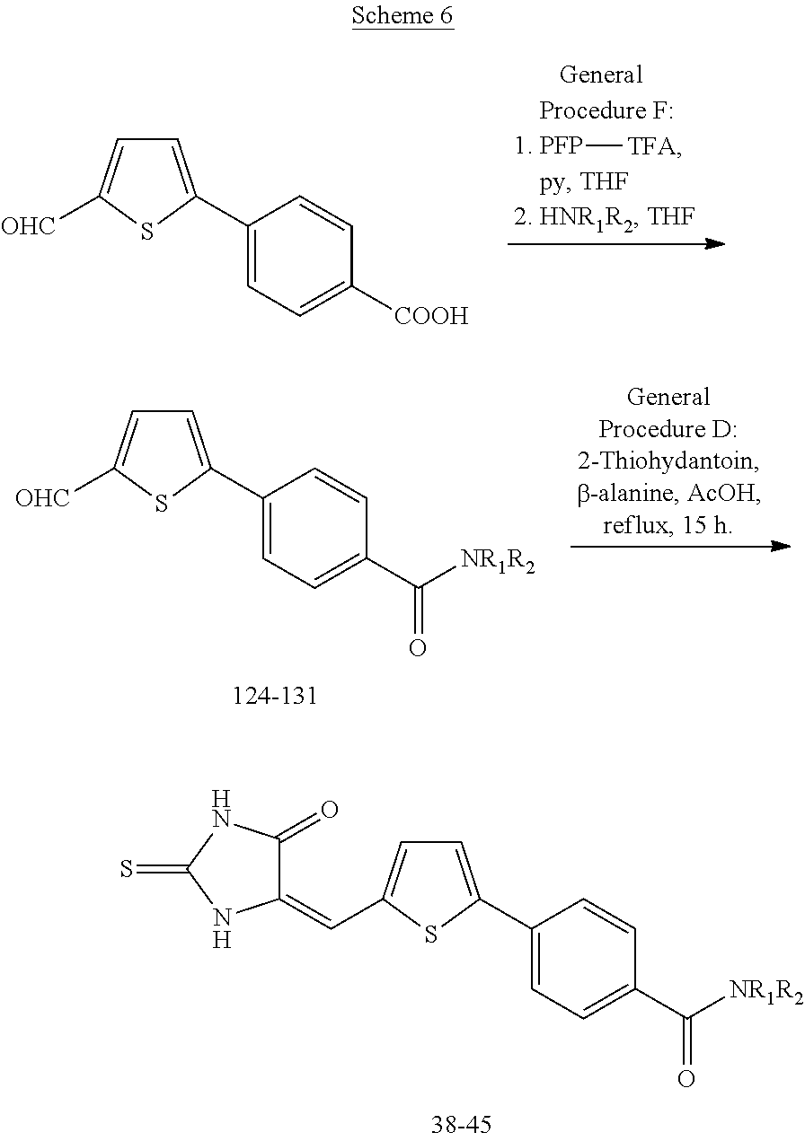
C1=C(C2=CC=C(C(=O)[NR1R2])C=C2)SC([OHC])=C1.C1=C(C2=CC=C(C(=O)[NR1R2])C=C2)SC(C=C2C(=O)NC(=S)N2)=C1.C1=C(C2=CC=C([COOH])C=C2)SC([OHC])=C1.[PFP][TFA]
